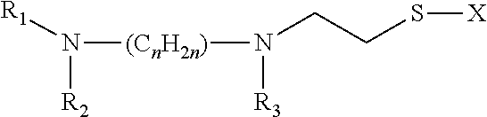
N([(CnH2n)]N([R3])CCS[X])([R1])[R2]
